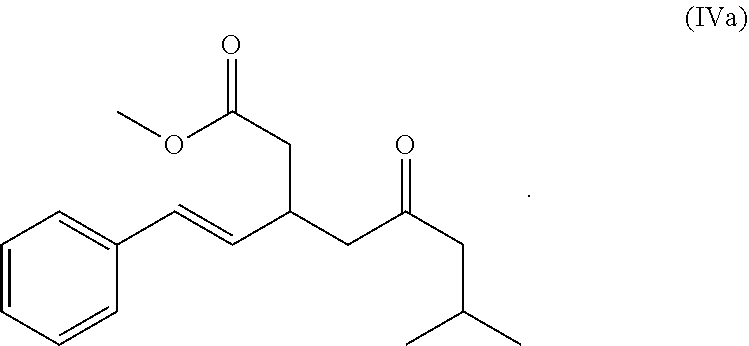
C1=CC=CC(C=CC(CC(CC(C)C)=O)CC(=O)OC)=C1
